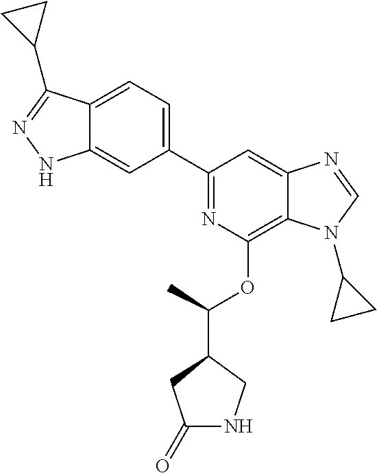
C1(C2=CC=C3C(=C2)NN=C3C2CC2)=NC(OC(C2CC(=O)NC2)C)=C2C(=C1)N=CN2C1CC1
